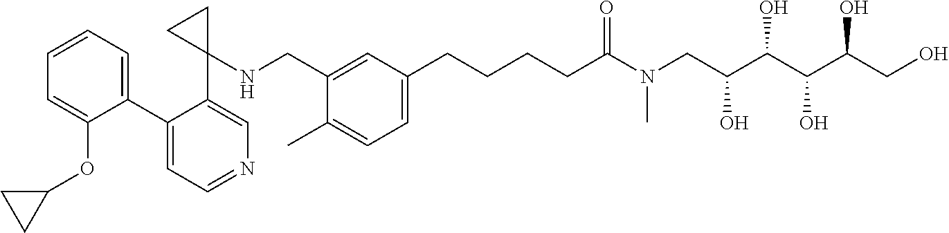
C1(C2=CC=CC=C2OC2CC2)=CC=NC=C1C1(NCC2=CC(CCCCC(N(CC(C(C(C(CO)O)O)O)O)C)=O)=CC=C2C)CC1
